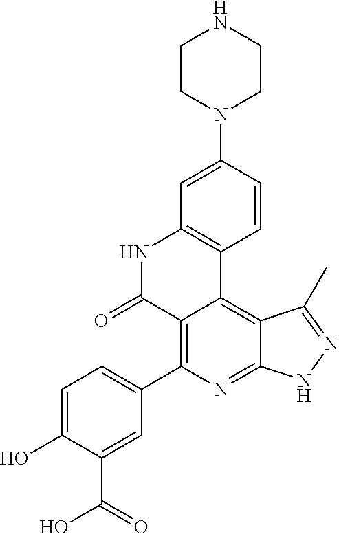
C1=C(O)C(C(O)=O)=CC(C2=C3C(=C4C(=N2)NN=C4C)C2=C(NC3=O)C=C(N3CCNCC3)C=C2)=C1
